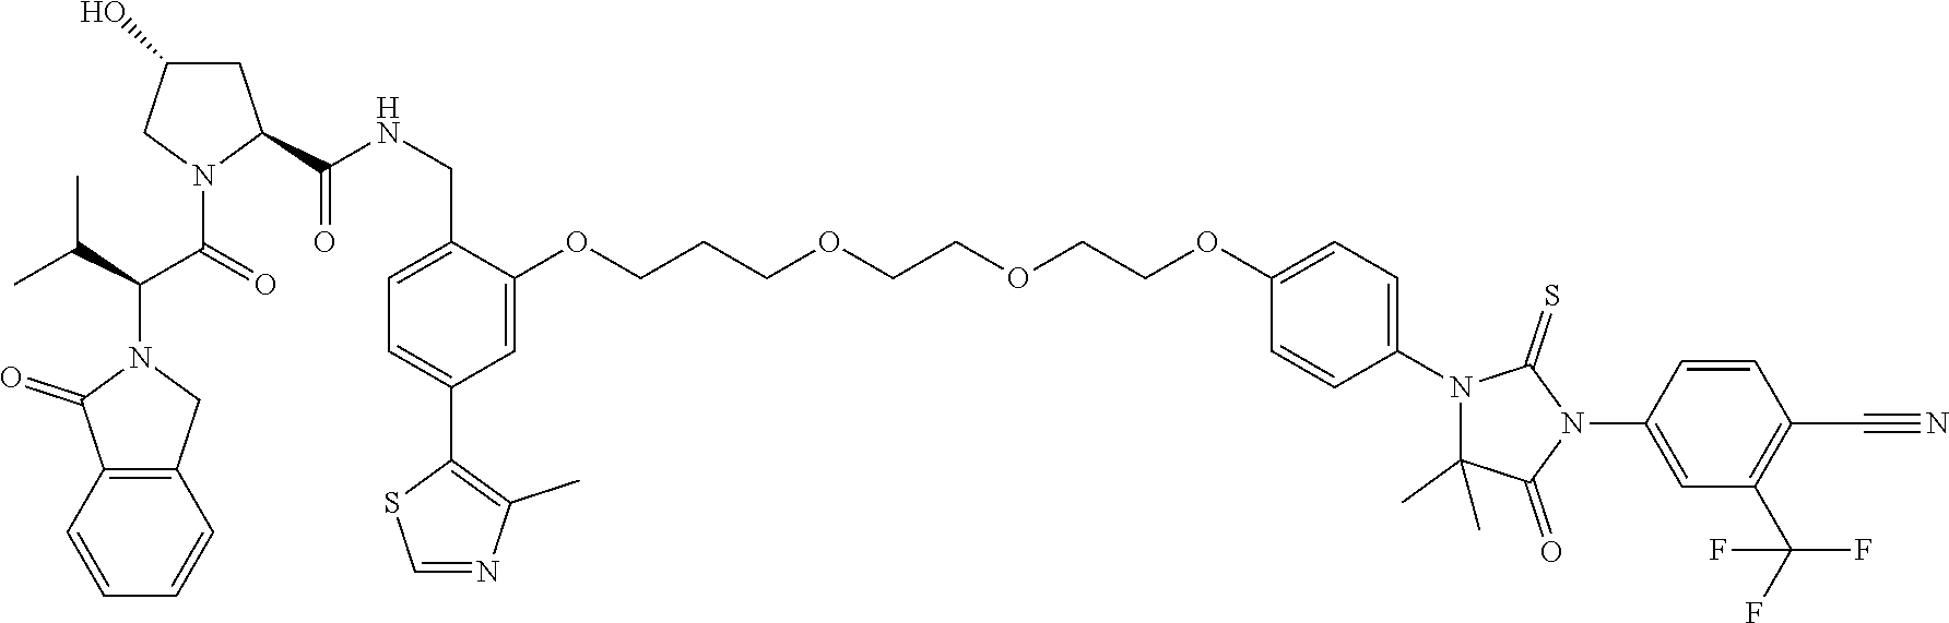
C1=CC2=C(C=C1)CN(C(C(N1C(C(=O)NCC3=CC=C(C4=C(C)N=CS4)C=C3OCCCOCCOCCOC3=CC=C(N4C(C)(C)C(=O)N(C5=CC(C(F)(F)F)=C(C#N)C=C5)C4=S)C=C3)CC(O)C1)=O)C(C)C)C2=O
